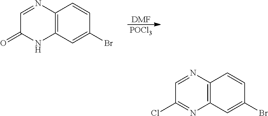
C12=C(C=C(Br)C=C1)NC(=O)C=N2.[DMF].[POCl3].C12=C(C=C(Br)C=C1)N=C(Cl)C=N2
